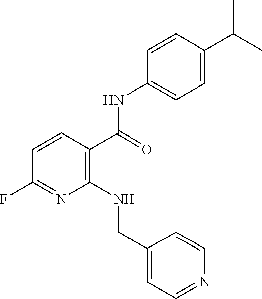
C1=C(C(C)C)C=CC(NC(C2=C(NCC3=CC=NC=C3)N=C(F)C=C2)=O)=C1
